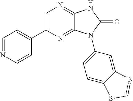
C1=NC=CC(C2=CN=C3C(=N2)N(C2=CC=C4C(=C2)N=CS4)C(=O)N3)=C1
